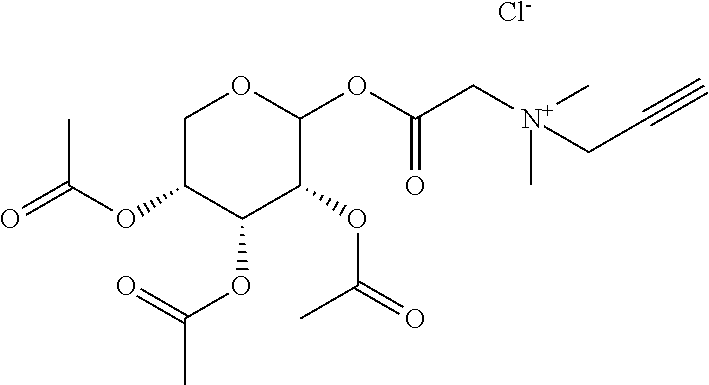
C(C[N+](C)(C)CC(OC1OCC(OC(=O)C)C(OC(=O)C)C1OC(C)=O)=O)#C.[Cl-]
